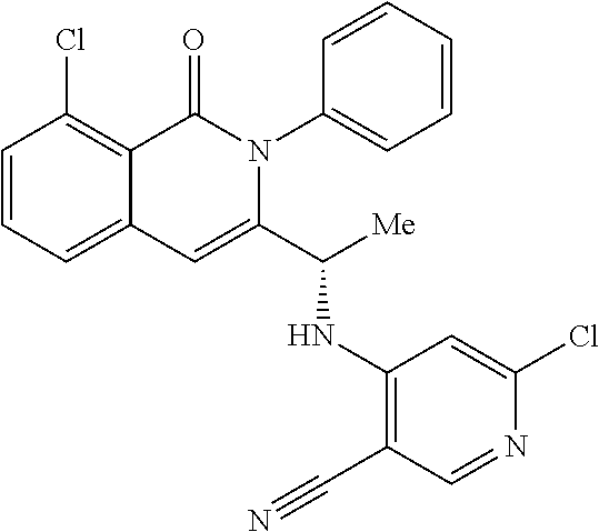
C1=CC=C2C(=C1Cl)C(=O)N(C1=CC=CC=C1)C(C([Me])NC1=C(C#N)C=NC(Cl)=C1)=C2
